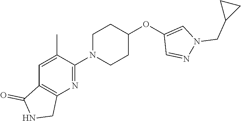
C1=C(C)C(N2CCC(OC3=CN(CC4CC4)N=C3)CC2)=NC2=C1C(=O)NC2
